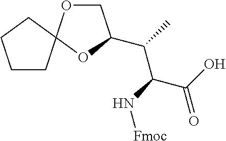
N(C(C(O)=O)C(C)C1COC2(O1)CCCC2)[Fmoc]
